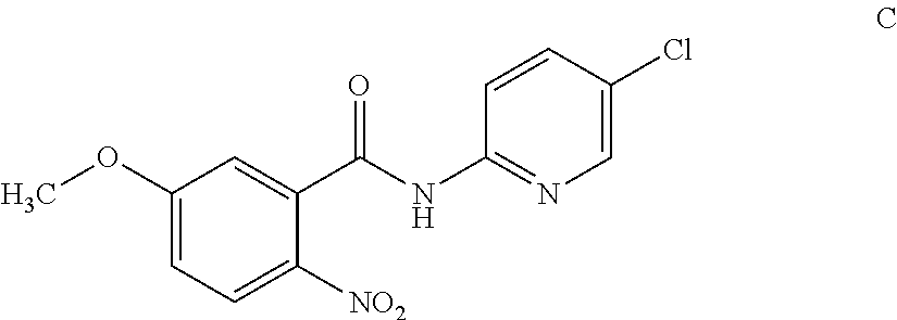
COC1=CC=C([NO2])C(C(NC2=NC=C(Cl)C=C2)=O)=C1
